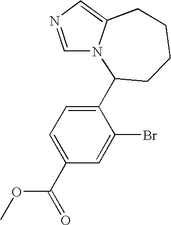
C1=NC=C2N1C(C1=CC=C(C(=O)OC)C=C1Br)CCCC2
